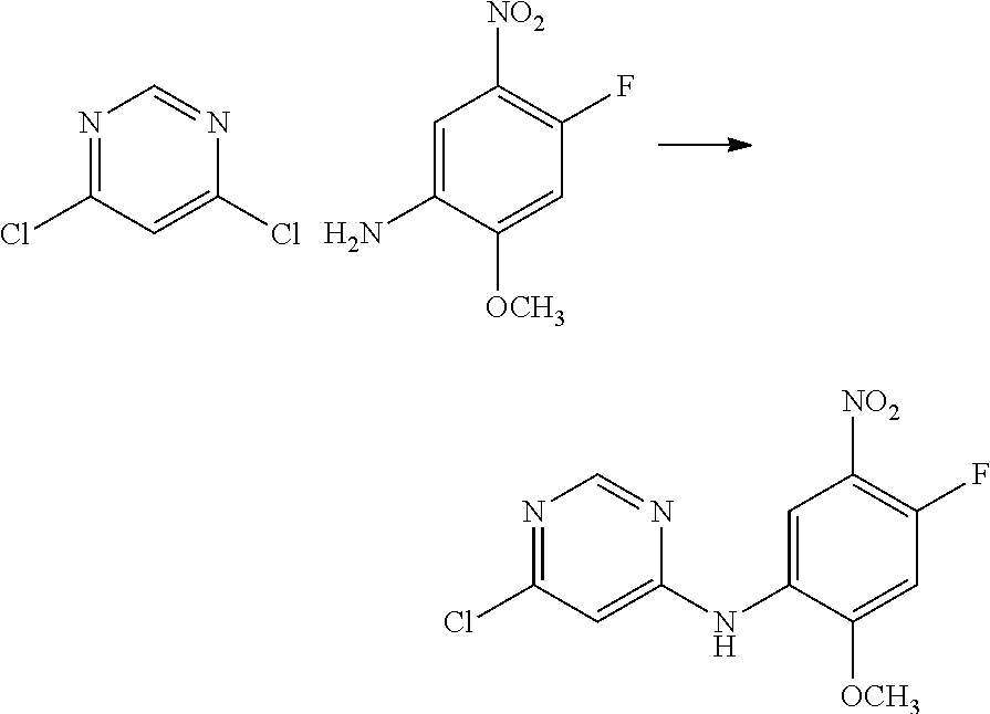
N1=C(Cl)C=C(Cl)N=C1.C1=C(N)C([OCH3])=CC(F)=C1[NO2].N1=C(Cl)C=C(NC2=CC([NO2])=C(F)C=C2[OCH3])N=C1
